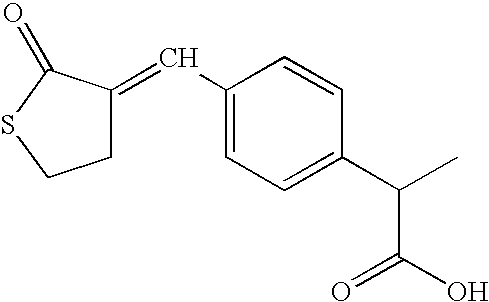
C1(C=C2CCSC2=O)=CC=C(C(C(O)=O)C)C=C1
